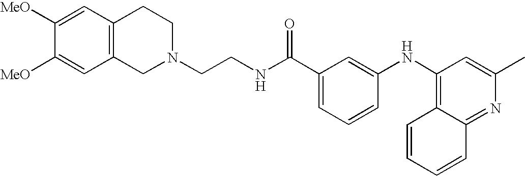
N1(CCNC(C2=CC=CC(NC3=C4C=CC=CC4=NC(C)=C3)=C2)=O)CCC2=C(C1)C=C([OMe])C([OMe])=C2
